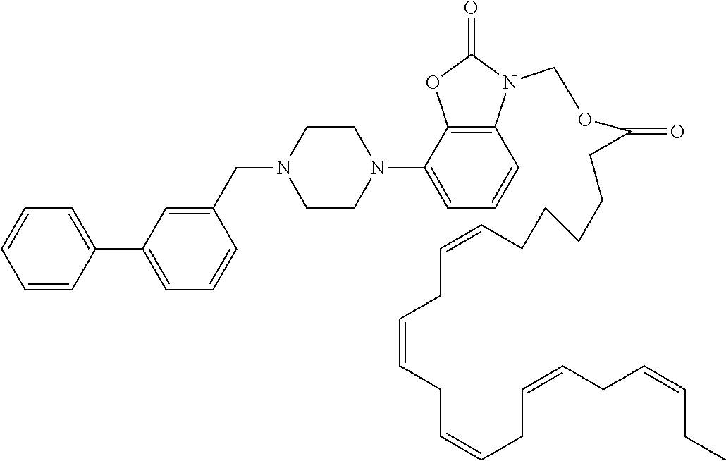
C1=CC=CC(C2=CC=CC(CN3CCN(C4=CC=CC5=C4OC(=O)N5COC(CCCCCC=CCC=CCC=CCC=CCC=CCC)=O)CC3)=C2)=C1
